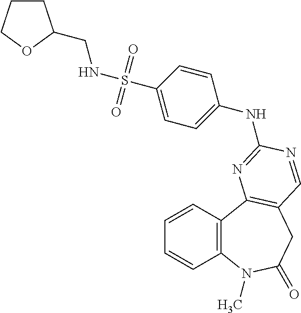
C1=CC2=C(C=C1)C1=C(CC(=O)N2C)C=NC(NC2=CC=C(S(=O)(=O)NCC3CCCO3)C=C2)=N1
